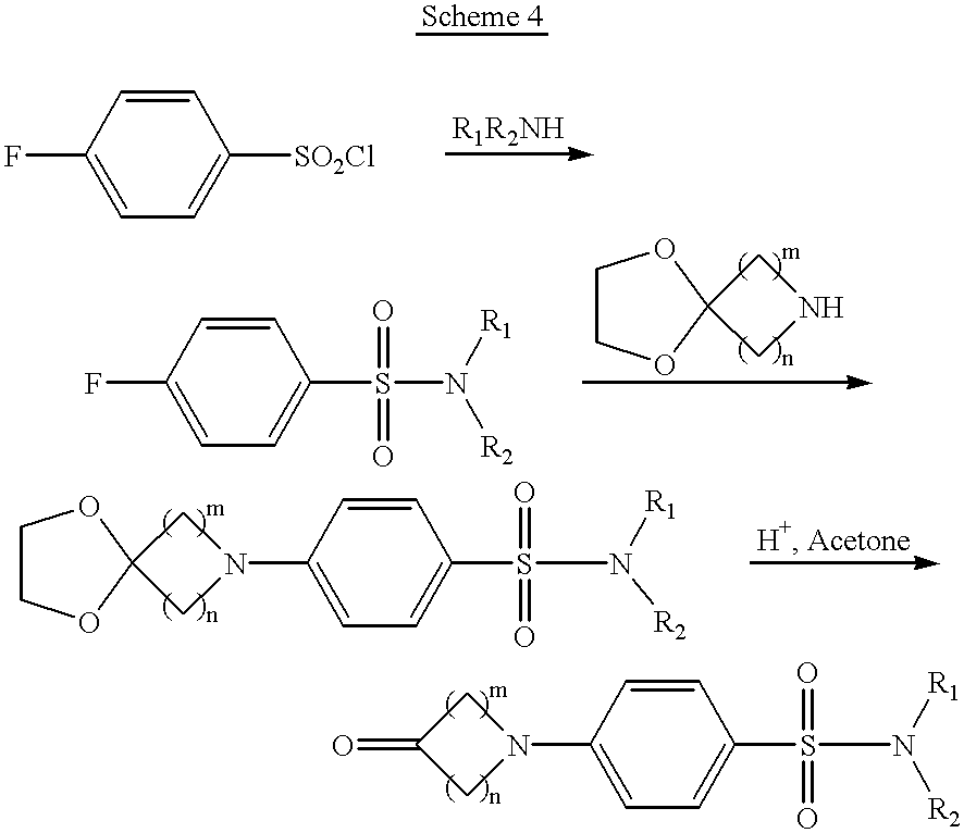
C1(F)=CC=C([SO2Cl])C=C1.FC1=CC=C(S(N([R2])[R1])(=O)=O)C=C1.C1COC2(O1)CNC2.C1COC2(O1)CN(C1=CC=C(S(N([R2])[R1])(=O)=O)C=C1)C2.C1(=O)CN(C2=CC=C(S(N([R2])[R1])(=O)=O)C=C2)C1
